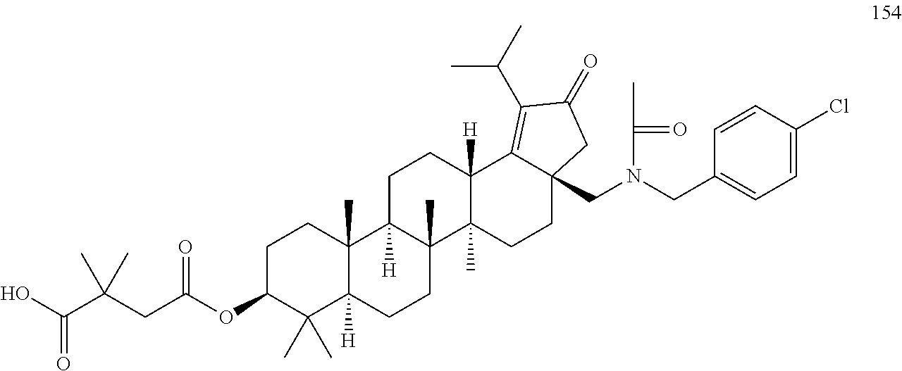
C1C(OC(CC(C(=O)O)(C)C)=O)C(C)(C)C2([H])C(C)(C1)C1([H])C(C)(CC2)C2(C)C([H])(CC1)C1=C(C(C)C)C(=O)CC1(CN(CC1=CC=C(Cl)C=C1)C(C)=O)CC2
